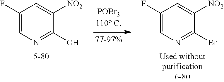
C1=C([NO2])C(O)=NC=C1F.C1=C([NO2])C(Br)=NC=C1F
